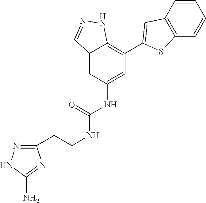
C12=CC(NC(=O)NCCC3=NNC(N)=N3)=CC(C3=CC4=C(S3)C=CC=C4)=C1NN=C2
